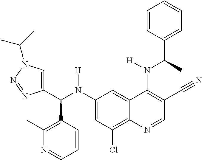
C1(N(C(C2=CN(C(C)C)N=N2)C2=C(C)N=CC=C2)[H])=CC(Cl)=C2C(=C1)C(N(C(C1=CC=CC=C1)C)[H])=C(C#N)C=N2
